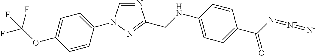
N1=CN(C2=CC=C(OC(F)(F)F)C=C2)N=C1CNC1=CC=C(C(N=[N+]=[N-])=O)C=C1
